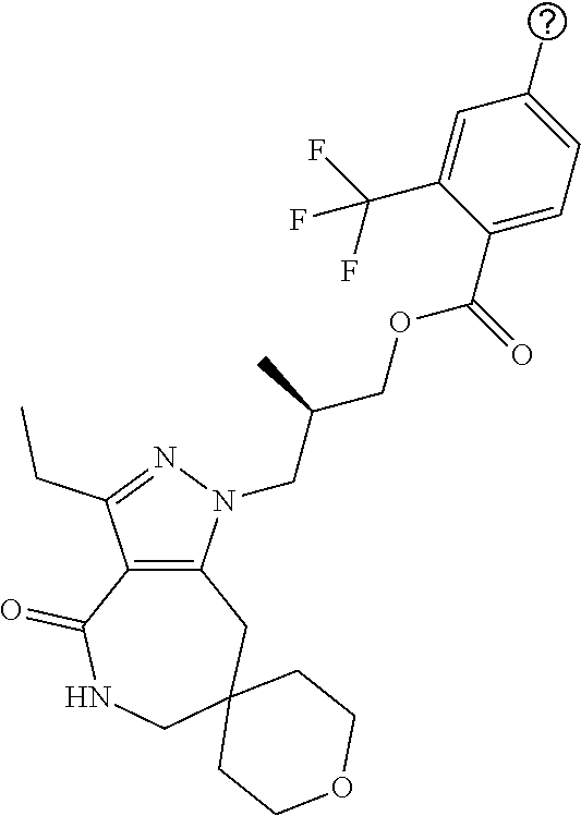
C12=C(N(CC(COC(C3=CC=C(C)C=C3C(F)(F)F)=O)C)N=C1CC)CC1(CNC2=O)CCOCC1
